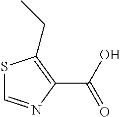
S1C=NC(C(O)=O)=C1CC
